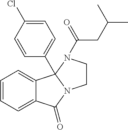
C12=CC=CC=C1C1(C3=CC=C(Cl)C=C3)N(C2=O)CCN1C(CC(C)C)=O
